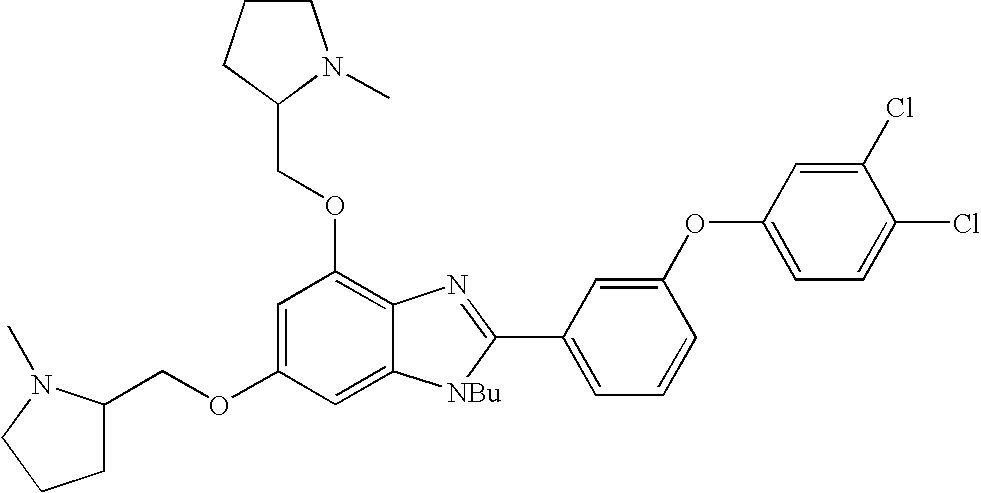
C1=C(OCC2CCCN2C)C=C2C(=C1OCC1N(C)CCC1)N=C(C1=CC=CC(OC3=CC=C(Cl)C(Cl)=C3)=C1)[NBu]2
